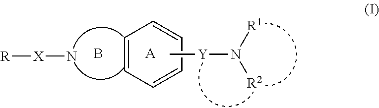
N[X][R].C1=CC=CC=C1.C[Y]N([R2])[R1].B.[A]
